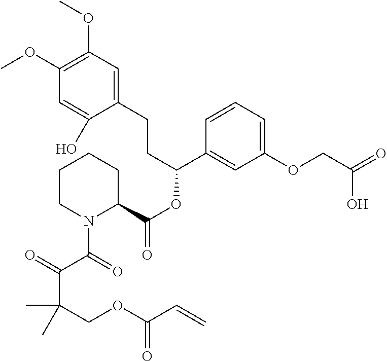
C1(OC)=C(OC)C=C(CCC(OC(=O)C2CCCCN2C(C(=O)C(COC(C=C)=O)(C)C)=O)C2=CC(OCC(=O)O)=CC=C2)C(O)=C1
